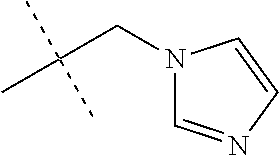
C(CN1C=NC=C1)(C)(C)C
